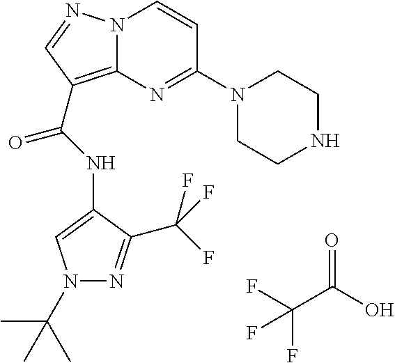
FC(C(O)=O)(F)F.N(C(=O)C1=C2N(N=C1)C=CC(N1CCNCC1)=N2)C1=CN(C(C)(C)C)N=C1C(F)(F)F
